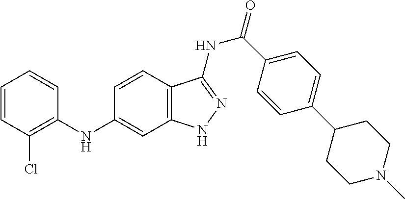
C1=CC(Cl)=C(NC2=CC3=C(C=C2)C(NC(=O)C2=CC=C(C4CCN(C)CC4)C=C2)=NN3)C=C1
